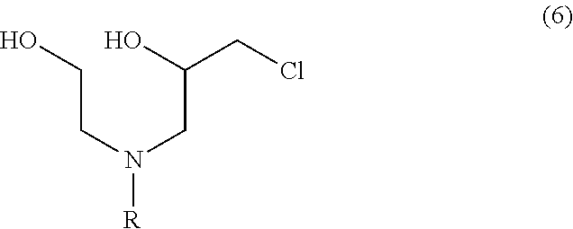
C(CN(CC(O)CCl)[R])O
